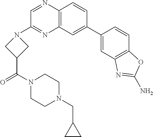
C12=C(C=CC(C3=CC4=C(C=C3)OC(N)=N4)=C1)N=CC(N1CC(C(N3CCN(CC4CC4)CC3)=O)C1)=N2
